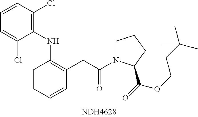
C1=CC=CC(CC(N2CCCC2C(=O)OCCC(C)(C)C)=O)=C1NC1=C(Cl)C=CC=C1Cl
